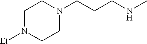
N1([Et])CCN(CCCNC)CC1
